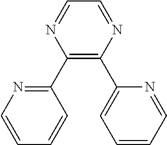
C1=CN=C(C2=C(C3=CC=CC=N3)N=CC=N2)C=C1
